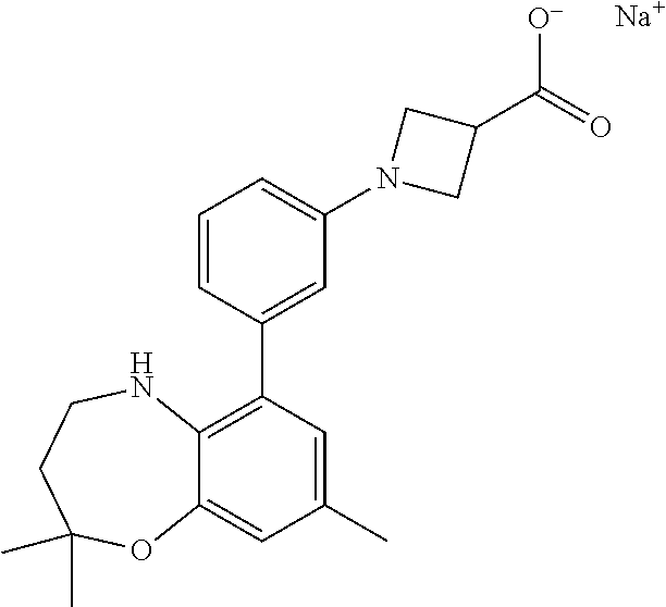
[Na].C12=CC(C)=CC(C3=CC(N4CC(C(=O)[O-])C4)=CC=C3)=C1NCCC(C)(C)O2
